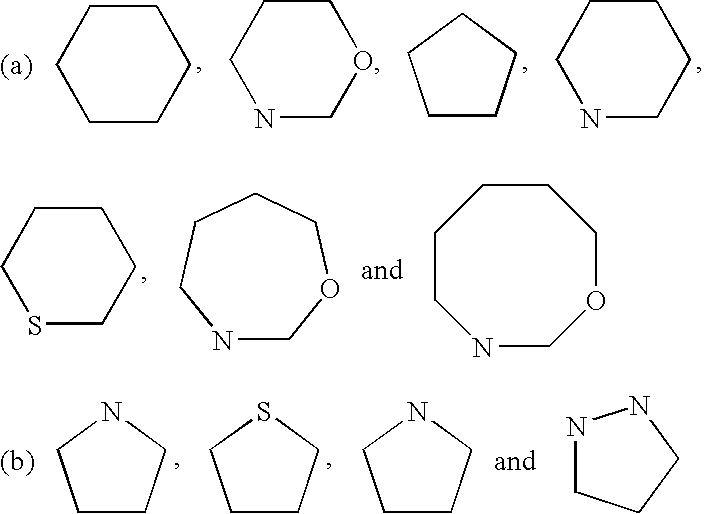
C1CCCC1.C1CCNCC1.C1CCCCC1.[(a)].C1CCNCO1.N1COCCCC1.C1CCSCC1.N1COCCCCC1.N1CCCN1.C1CCNC1.C1CCNC1.[(b)].C1CCSC1
